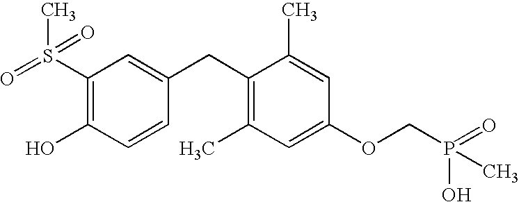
O=S(C1=C(O)C=CC(CC2=C(C)C=C(OCP(=O)(C)O)C=C2C)=C1)(C)=O
